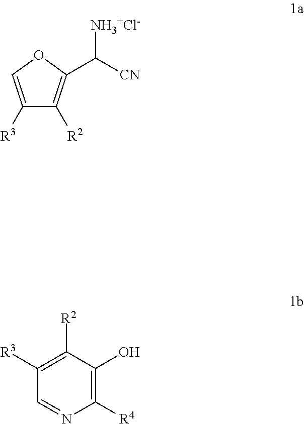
C1([R3])=COC(C([CN])[NH3+Cl-])=C1[R2].C1([R4])=C(O)C([R2])=C([R3])C=N1
